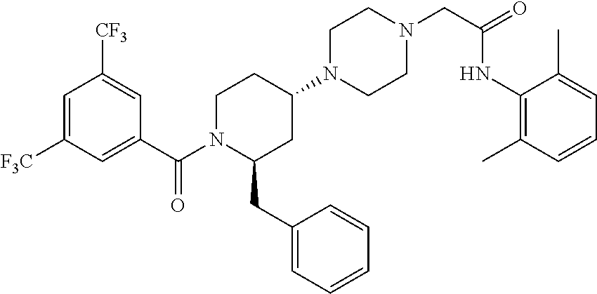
C1=C([F3C])C=C(C(=O)N2C(CC3=CC=CC=C3)CC(N3CCN(CC(NC4=C(C)C=CC=C4C)=O)CC3)CC2)C=C1[CF3]
